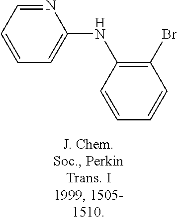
C1=CC=CC(Br)=C1NC1=CC=CC=N1
